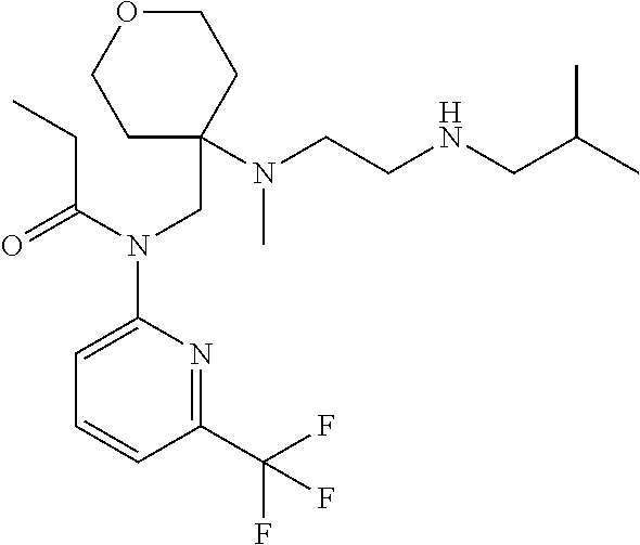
C(N(CC1(N(CCNCC(C)C)C)CCOCC1)C1=CC=CC(C(F)(F)F)=N1)(=O)CC
